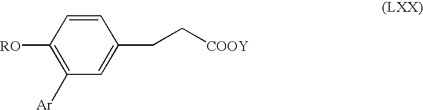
C1([Ar])=C([RO])C=CC(CC[COOY])=C1
